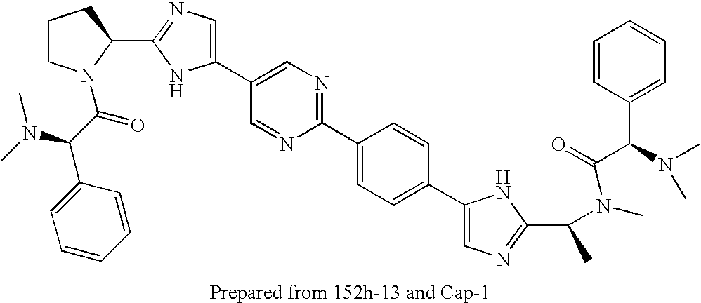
C1CN(C(C(N(C)C)C2=CC=CC=C2)=O)C(C2=NC=C(C3=CN=C(C4=CC=C(C5=CN=C(C(N(C(C(N(C)C)C6=CC=CC=C6)=O)C)C)N5)C=C4)N=C3)N2)C1
